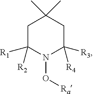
C1C([R1])([R2])N(O[Ra])C([R3])([R4])CC1(C)C
